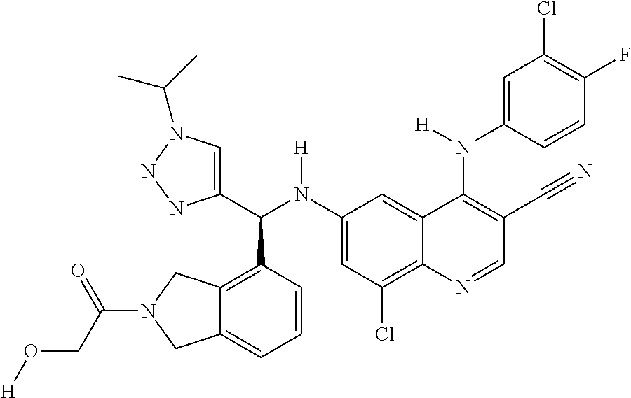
C1(N(C(C2=CN(C(C)C)NN2)C2=C3C(=CC=C2)CN(C(CO[H])=O)C3)[H])=CC(Cl)=C2C(=C1)C(N(C1=CC(Cl)=C(F)C=C1)[H])=C(C#N)C=N2
